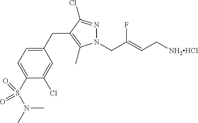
C1(CC2=C(C)N(CC(=CC[NH2HCl])F)N=C2Cl)=CC=C(S(N(C)C)(=O)=O)C(Cl)=C1
